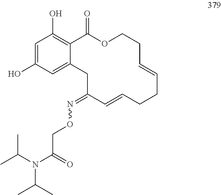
C1=C(O)C=C2C(=C1O)C(=O)OCCC=CCCC=CC(=NOCC(=O)N(C(C)C)C(C)C)C2
